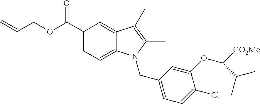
C1(C(OCC=C)=O)=CC=C2C(=C1)C(C)=C(C)N2CC1=CC=C(Cl)C(OC([CO2Me])C(C)C)=C1
